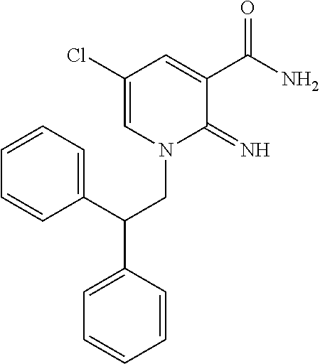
C1(Cl)=CN(CC(C2=CC=CC=C2)C2=CC=CC=C2)C(=N)C(C(N)=O)=C1
